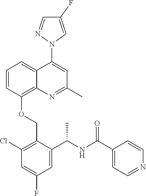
C1=CC(OCC2=C(Cl)C=C(F)C=C2C(NC(C2=CC=NC=C2)=O)C)=C2C(=C1)C(N1C=C(F)C=N1)=CC(C)=N2
